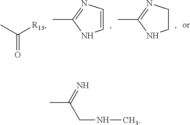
CC([R13])=O.C1=CNC(C)=N1.C1CNC(C)=N1.CC(CNC)=N
